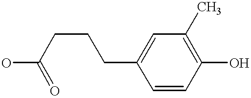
C(C1=CC(C)=C(O)C=C1)CCC(=O)O
